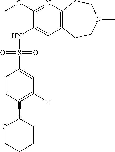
C1(OC)=NC2=C(C=C1NS(C1=CC(F)=C(C3OCCCC3)C=C1)(=O)=O)CCN(C)CC2
